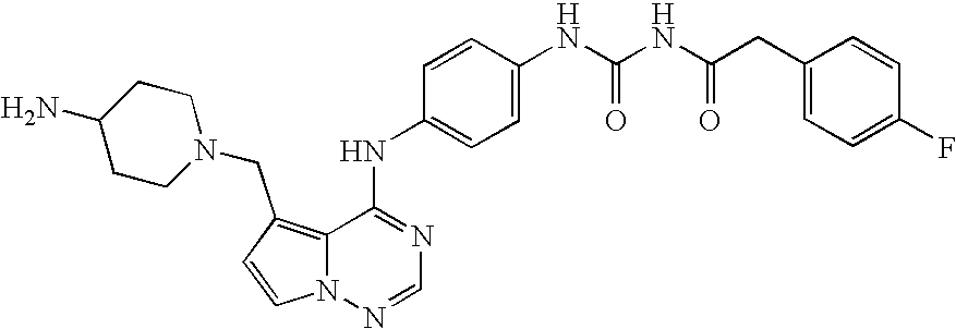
C1=CN2C(=C1CN1CCC(N)CC1)C(NC1=CC=C(NC(NC(CC3=CC=C(F)C=C3)=O)=O)C=C1)=NC=N2
